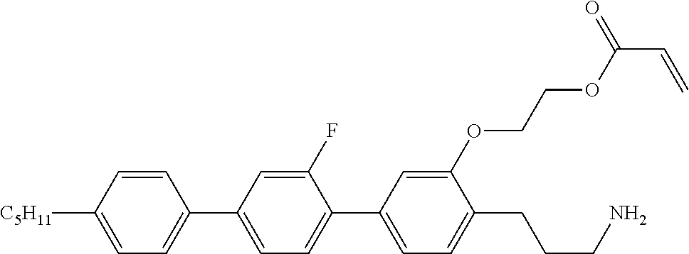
C1=CC([C5H11])=CC=C1C1=CC=C(C2=CC=C(CCCN)C(OCCOC(=O)C=C)=C2)C(F)=C1
